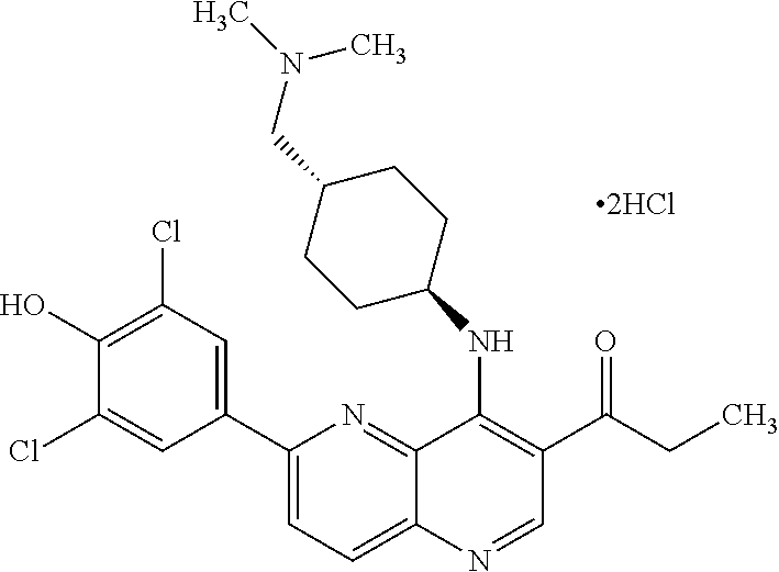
C12=NC(C3=CC(Cl)=C(O)C(Cl)=C3)=CC=C1N=CC(C(CC)=O)=C2NC1CCC(CN(C)C)CC1
